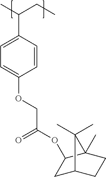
C1=C(OCC(OC2CC3CCC2(C)C3(C)C)=O)C=CC(C(C)CC)=C1
